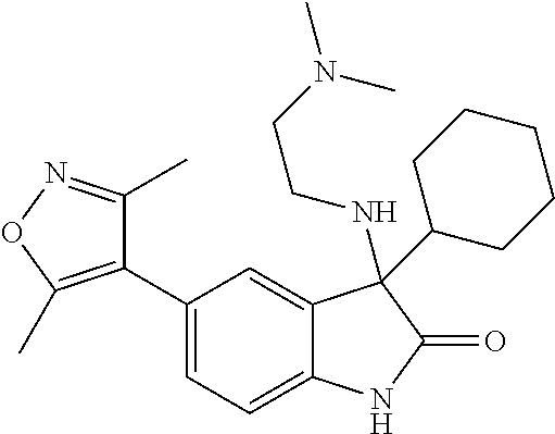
C1(C2=CC=C3C(=C2)C(NCCN(C)C)(C2CCCCC2)C(=O)N3)=C(C)ON=C1C
